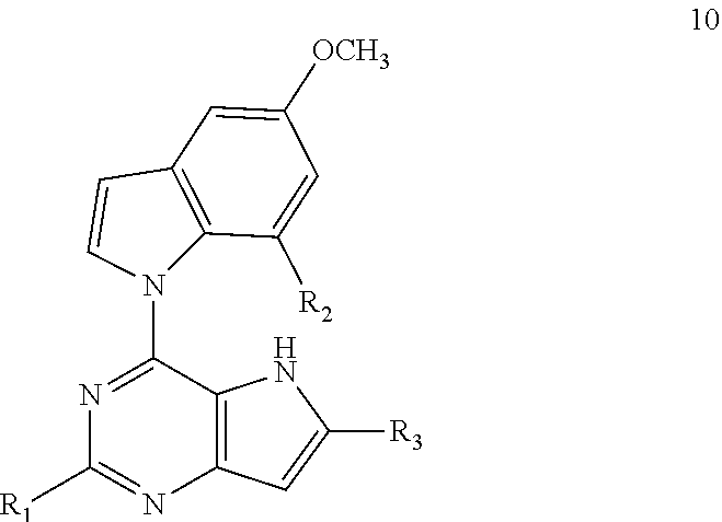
C1([R1])=NC2=C(C(N3C4=C(C=C3)C=C([OCH3])C=C4[R2])=N1)NC([R3])=C2
